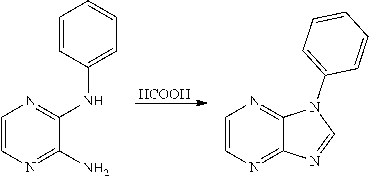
[HCOOH].C1=CN=C(N)C(NC2=CC=CC=C2)=N1.C1=CN=C2C(=N1)N(C1=CC=CC=C1)C=N2
